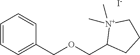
C1=CC=C(COCC2CCC[N+]2(C)C)C=C1.[I-]
